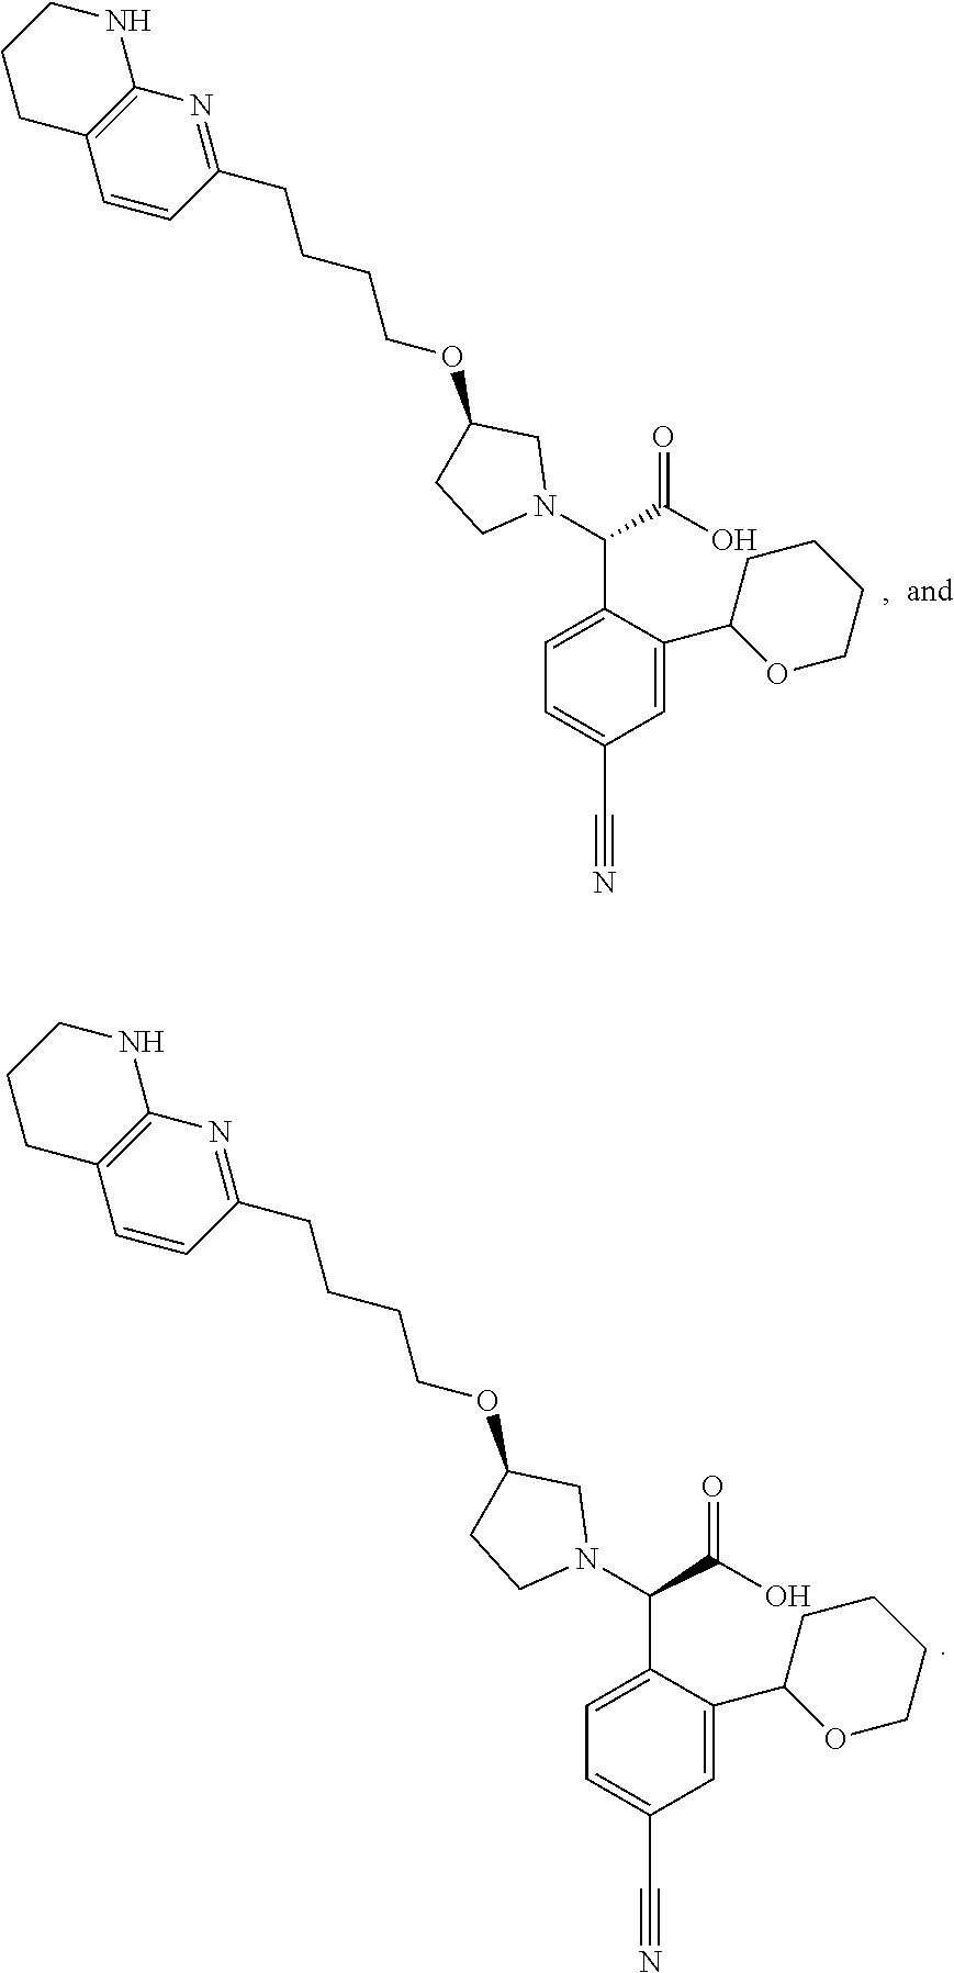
C1=C(C#N)C=C(C2OCCCC2)C(C(N2CC(OCCCCC3=NC4=C(C=C3)CCCN4)CC2)C(O)=O)=C1.C1=C(C#N)C=C(C2OCCCC2)C(C(N2CC(OCCCCC3=NC4=C(C=C3)CCCN4)CC2)C(O)=O)=C1
